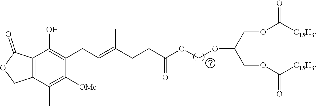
C12=C(C(=O)OC1)C(O)=C(CC=C(CCC(OCOC(COC([C15H31])=O)COC([C15H31])=O)=O)C)C([OMe])=C2C
